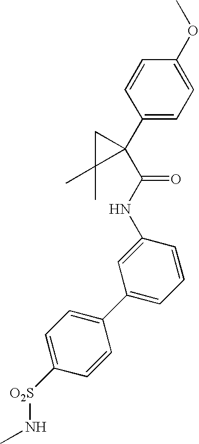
C1=CC(C2(C(NC3=CC(C4=CC=C([O2S]NC)C=C4)=CC=C3)=O)CC2(C)C)=CC=C1OC
